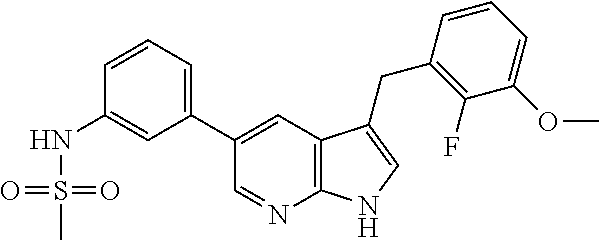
C1(C2=CC3=C(N=C2)NC=C3CC2=C(F)C(OC)=CC=C2)=CC=CC(NS(C)(=O)=O)=C1
